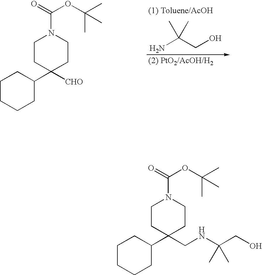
C1CC(C2CCCCC2)([CHO])CCN1C(=O)OC(C)(C)C.NC(CO)(C)C.C1CC(C2CCCCC2)(CNC(CO)(C)C)CCN1C(=O)OC(C)(C)C
